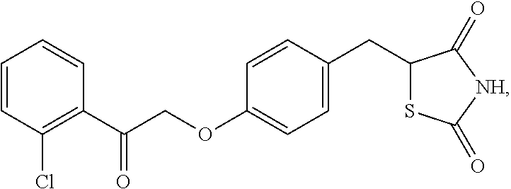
C1=CC(Cl)=C(C(COC2=CC=C(CC3SC(=O)[NH]C3=O)C=C2)=O)C=C1
